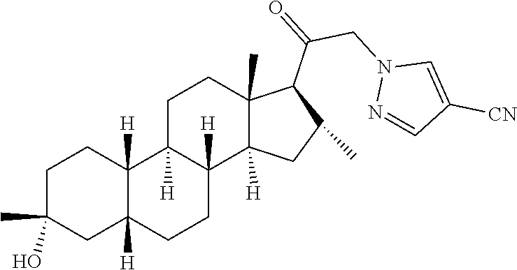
C1C(C)(O)CC2([H])C([H])(C1)C1([H])C([H])(CC2)C2([H])C(C)(CC1)C(C(CN1N=CC([CN])=C1)=O)C(C)C2
